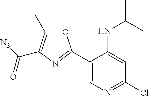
C1(C2=NC(C(=O)[N3])=C(C)O2)=CN=C(Cl)C=C1NC(C)C
